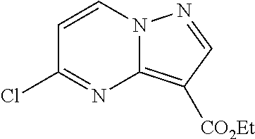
C1=CN2C(=C([CO2Et])C=N2)N=C1Cl
